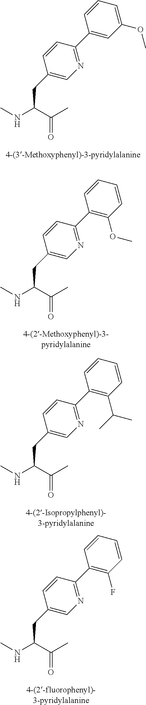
C1=CC=C(OC)C=C1C1=NC=C(CC(C(C)=O)NC)C=C1.C1=CC=CC(C(C)C)=C1C1=NC=C(CC(C(C)=O)NC)C=C1.C1=CC=CC(F)=C1C1=NC=C(CC(C(C)=O)NC)C=C1.C1=CC=CC(OC)=C1C1=NC=C(CC(C(C)=O)NC)C=C1
